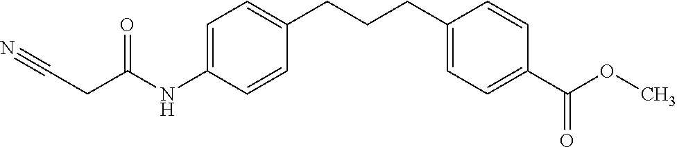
C1=C(NC(=O)CC#N)C=CC(CCCC2=CC=C(C(OC)=O)C=C2)=C1
